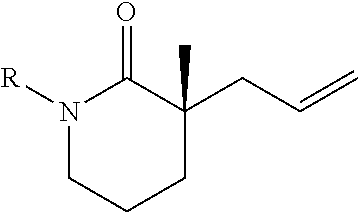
N1([R])CCCC(C)(CC=C)C1=O
